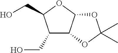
C1(CO)C2C(OC1CO)OC(C)(C)O2
